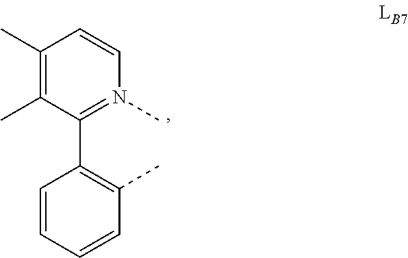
C1(C)=C(C)C(C2=C(C)C=CC=C2)=N(C)C=C1
